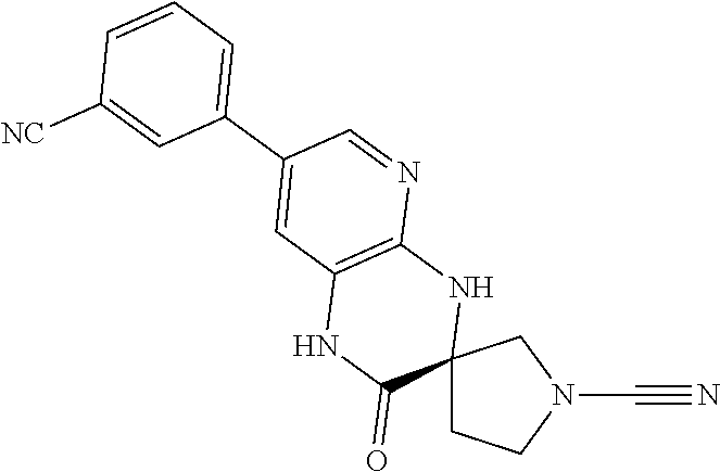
C12(CCN(C#N)C1)NC1=C(NC2=O)C=C(C2=CC=CC([NC])=C2)C=N1
